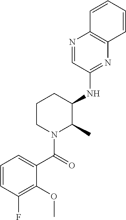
C1=CC(F)=C(OC)C(C(=O)N2C(C)C(NC3=NC4=C(N=C3)C=CC=C4)CCC2)=C1
